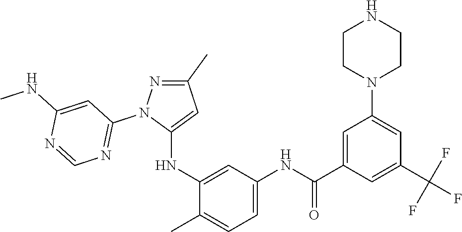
C1(C)=NN(C2=NC=NC(NC)=C2)C(NC2=CC(NC(=O)C3=CC(N4CCNCC4)=CC(C(F)(F)F)=C3)=CC=C2C)=C1
